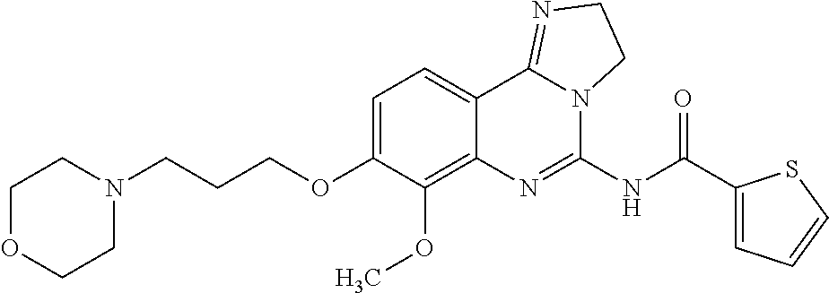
C1OCCN(CCCOC2=CC=C3C(=C2OC)N=C(NC(C2=CC=CS2)=O)N2C3=NCC2)C1
